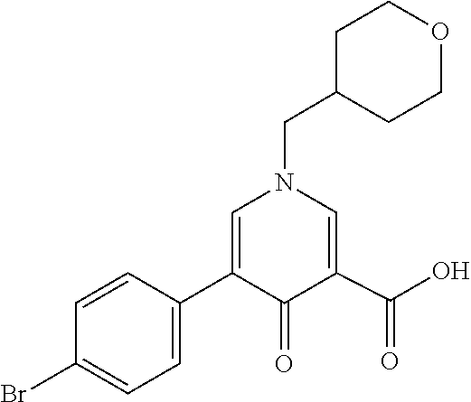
C1(=O)C(C2=CC=C(Br)C=C2)=CN(CC2CCOCC2)C=C1C(O)=O
